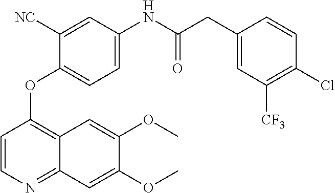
O(C)C1=CC2=NC=CC(OC3=CC=C(NC(CC4=CC([CF3])=C(Cl)C=C4)=O)C=C3[NC])=C2C=C1OC
